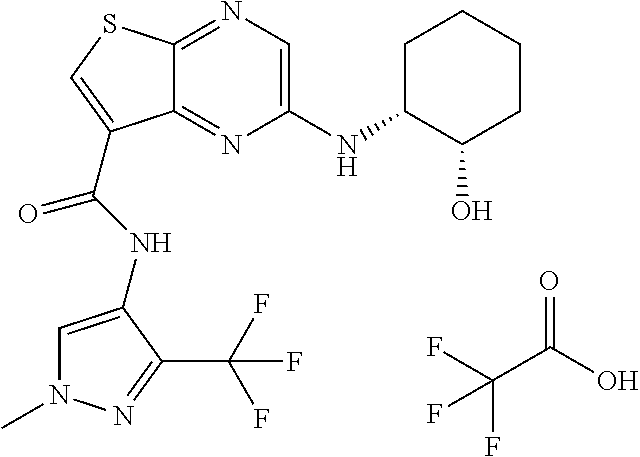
C12=NC=C(NC3CCCCC3O)N=C1C(C(=O)NC1=CN(C)N=C1C(F)(F)F)=CS2.C(C(O)=O)(F)(F)F
